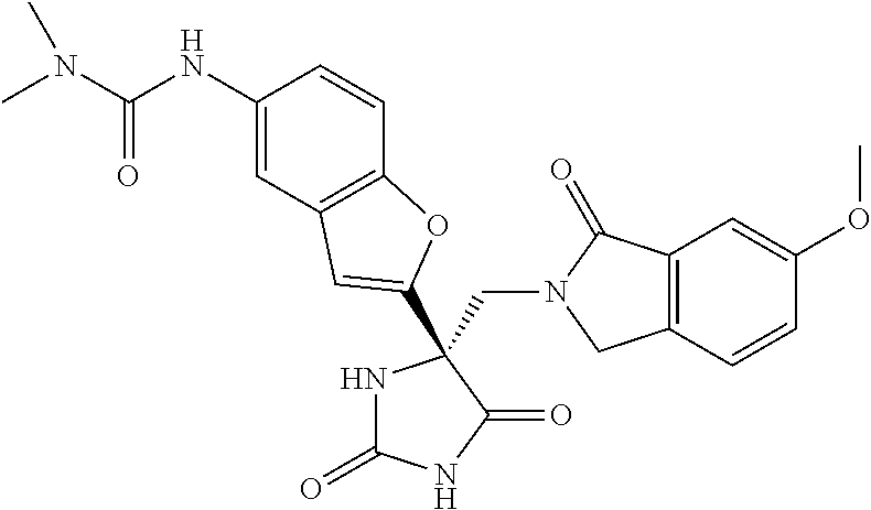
C(N1CC2=C(C1=O)C=C(OC)C=C2)C1(C2=CC3=C(C=CC(NC(=O)N(C)C)=C3)O2)NC(=O)NC1=O
